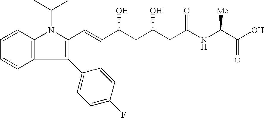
C1=CC2=C(C=C1)N(C(C)C)C(C=CC(CC(CC(NC(C(O)=O)[Me])=O)O)O)=C2C1=CC=C(F)C=C1
